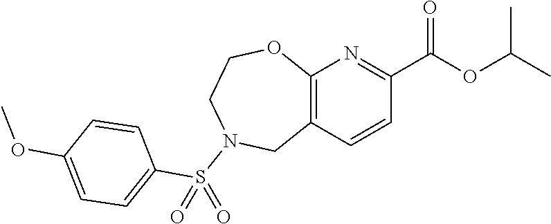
C12=C(C=CC(C(OC(C)C)=O)=N1)CN(S(C1=CC=C(OC)C=C1)(=O)=O)CCO2
